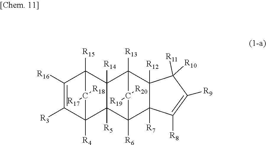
C1([R16])=C([R3])C2([R4])C3([R5])C([R14])(C1([R15])C2([R17])[R18])C1([R13])C2([R12])C([R7])(C3([R6])C1([R19])[R20])C([R8])=C([R9])C2([R10])[R11]
